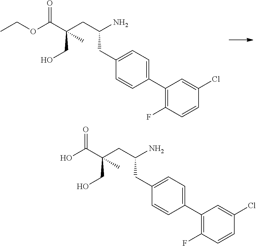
OC(C(CC(N)CC1=CC=C(C2=C(F)C=CC(Cl)=C2)C=C1)(CO)C)=O.CCOC(C(CC(N)CC1=CC=C(C2=C(F)C=CC(Cl)=C2)C=C1)(CO)C)=O
